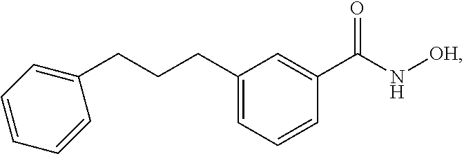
C1(CCCC2=CC=CC(C(N[OH])=O)=C2)=CC=CC=C1
